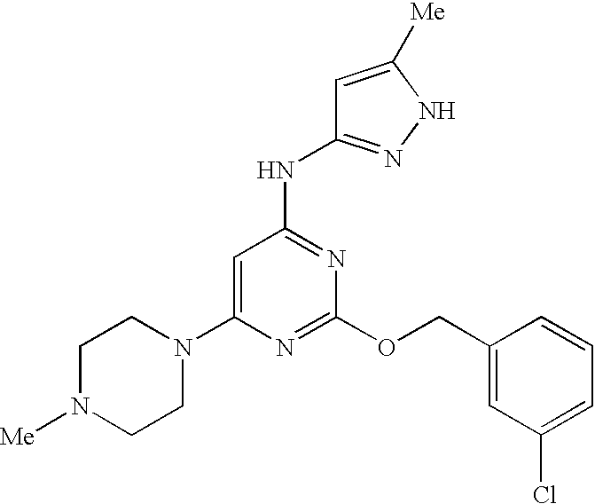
C1=C(N2CCN([Me])CC2)N=C(OCC2=CC(Cl)=CC=C2)N=C1NC1=NNC([Me])=C1
